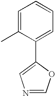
C1=C(C)C(C2=CN=CO2)=CC=C1
